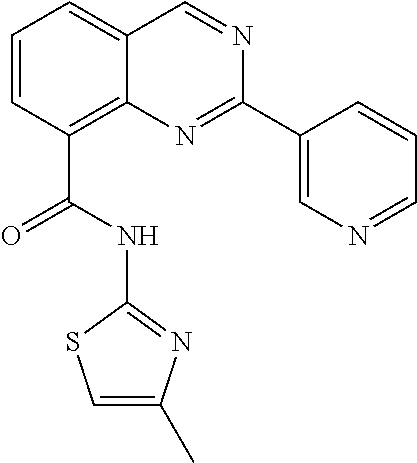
C1=CC(C(NC2=NC(C)=CS2)=O)=C2C(=C1)C=NC(C1=CN=CC=C1)=N2
